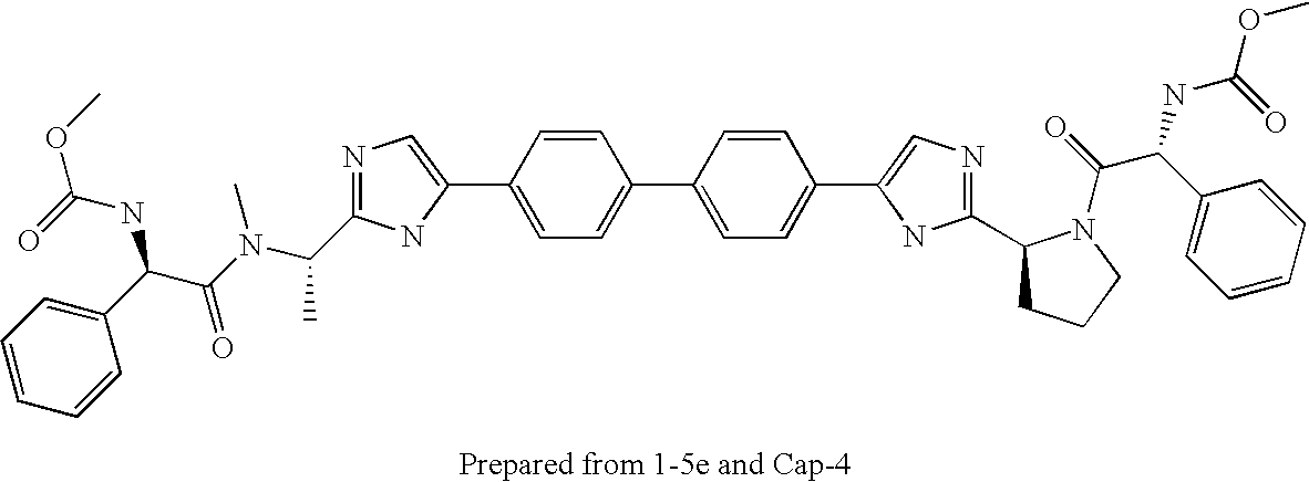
N1=C(C(N(C(C(C2=CC=CC=C2)NC(OC)=O)=O)C)C)NC(C2=CC=C(C3=CC=C(C4=CN=C(C5CCCN5C(=O)C(C5=CC=CC=C5)NC(OC)=O)N4)C=C3)C=C2)=C1
